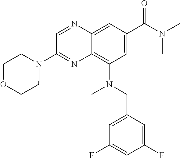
C12=C(N(CC3=CC(F)=CC(F)=C3)C)C=C(C(N(C)C)=O)C=C1N=CC(N1CCOCC1)=N2
